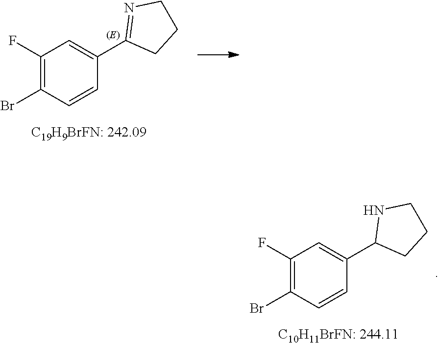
C1(F)=C(Br)C=CC(C2CCCN2)=C1.C1(F)=C(Br)C=CC(C2=NCCC2)=C1
